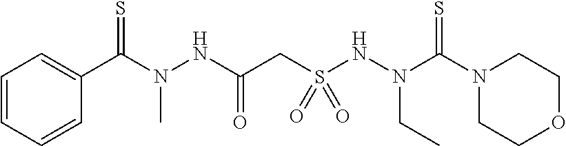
C(N(NC(CS(NN(C(=S)N1CCOCC1)CC)(=O)=O)=O)C)(=S)C1=CC=CC=C1
